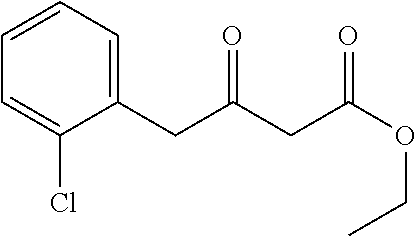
C1(CC(CC(OCC)=O)=O)=CC=CC=C1Cl
